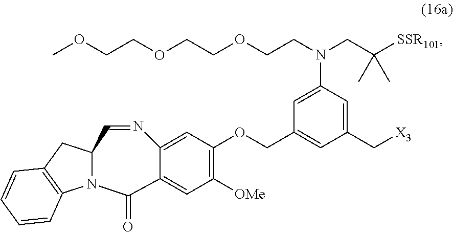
C12=CC(OCC3=CC(C[X3])=CC(N(CCOCCOCCOC)CC([SSR101])(C)C)=C3)=C([OMe])C=C1C(=O)N1C(C=N2)CC2=C1C=CC=C2
